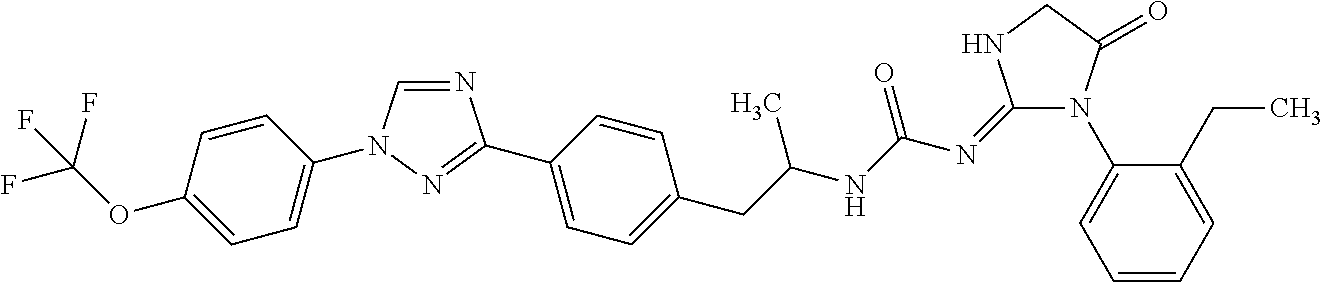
C1=CC(OC(F)(F)F)=CC=C1N1C=NC(C2=CC=C(CC(NC(N=C3N(C4=CC=CC=C4CC)C(=O)CN3)=O)C)C=C2)=N1
